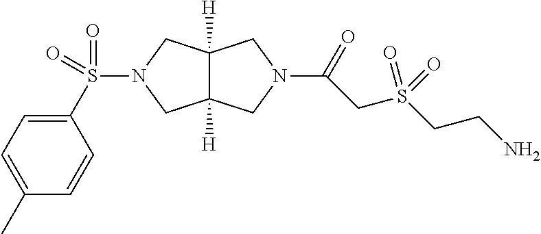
C12([H])C([H])(CN(S(C3=CC=C(C)C=C3)(=O)=O)C1)CN(C(=O)CS(CCN)(=O)=O)C2
